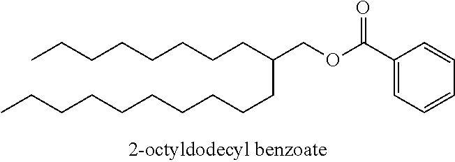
CCCCCCCCC(COC(C1=CC=CC=C1)=O)CCCCCCCCCC
